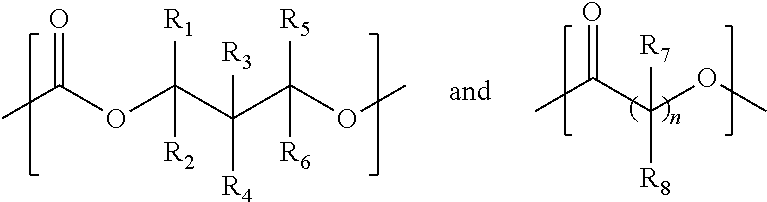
CC(C(OC)([R7])[R8])=O.CC(OC(C(C(OC)([R5])[R6])([R4])[R3])([R1])[R2])=O
